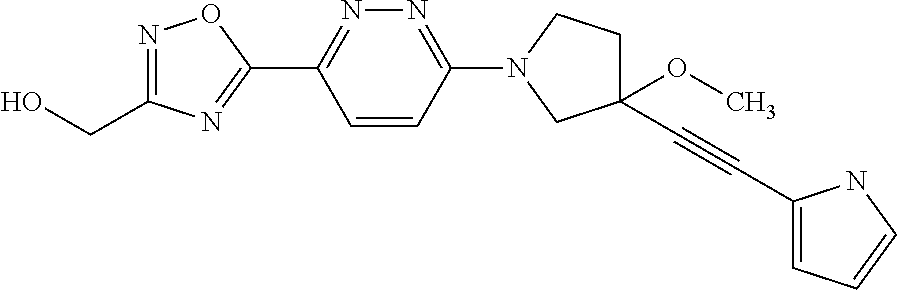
OCC1=NOC(C2=NN=C(N3CCC(OC)(C#CC4=CC=CN4)C3)C=C2)=N1
